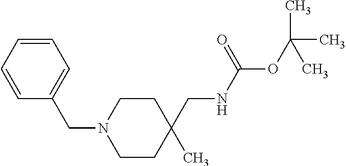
C(C1(C)CCN(CC2=CC=CC=C2)CC1)NC(OC(C)(C)C)=O
